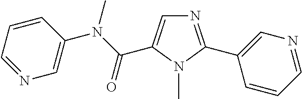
N1=C(C2=CN=CC=C2)N(C)C(C(N(C)C2=CN=CC=C2)=O)=C1
